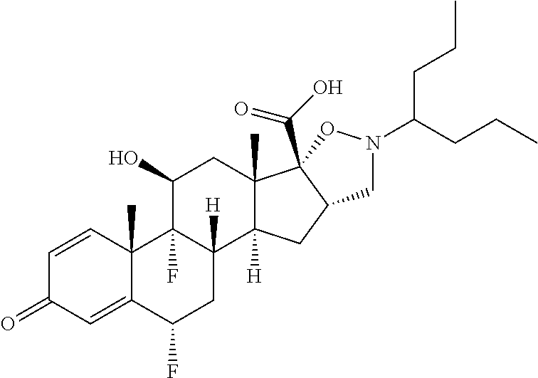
C1=CC2(C)C(=CC1=O)C(F)CC1([H])C2(F)C(O)CC2(C)C1([H])CC1C2(C(O)=O)ON(C(CCC)CCC)C1
